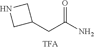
C1NCC1CC(N)=O
